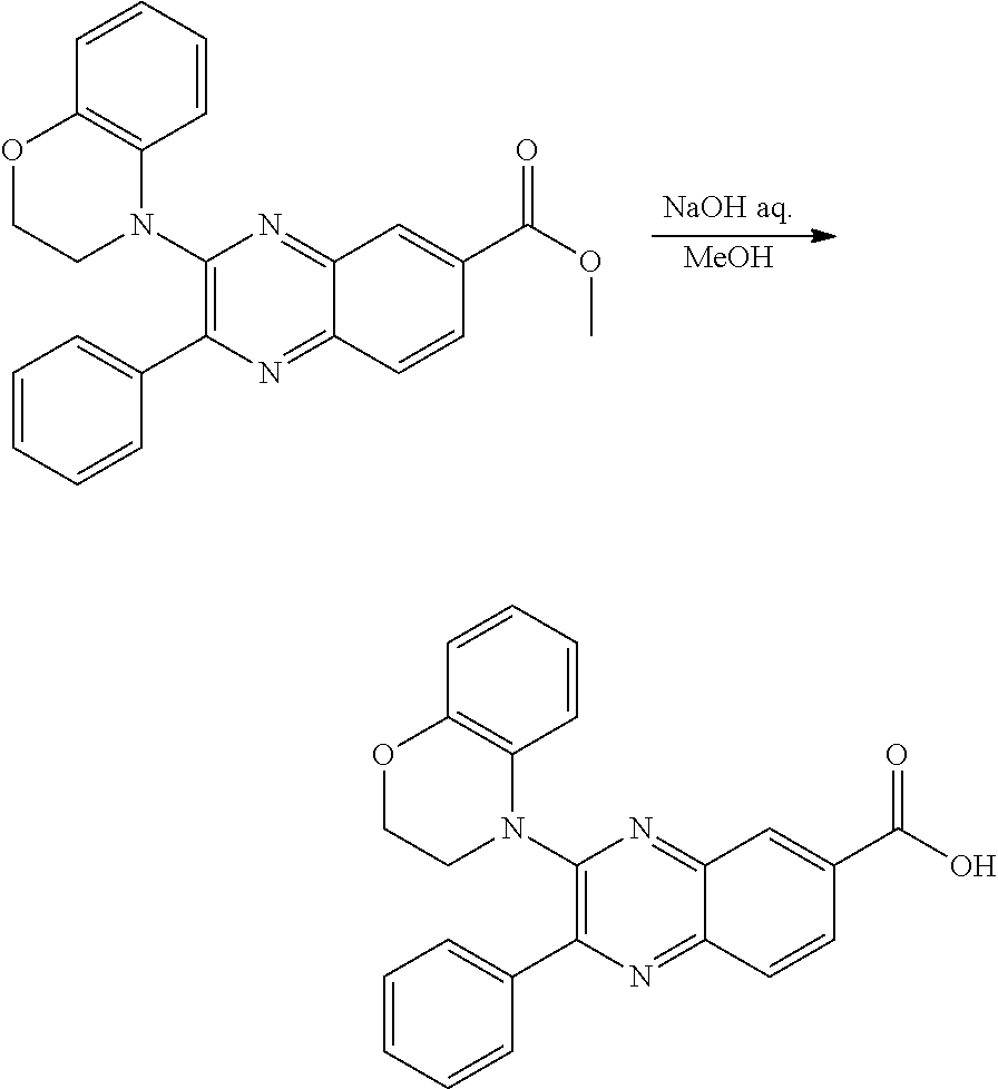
C1(N2C3=C(OCC2)C=CC=C3)=C(C2=CC=CC=C2)N=C2C(=N1)C=C(C(OC)=O)C=C2.[MeOH].C1(N2C3=C(OCC2)C=CC=C3)=C(C2=CC=CC=C2)N=C2C(=N1)C=C(C(O)=O)C=C2
